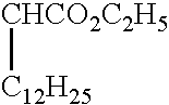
[CHCO2C2H5][C12H25]
